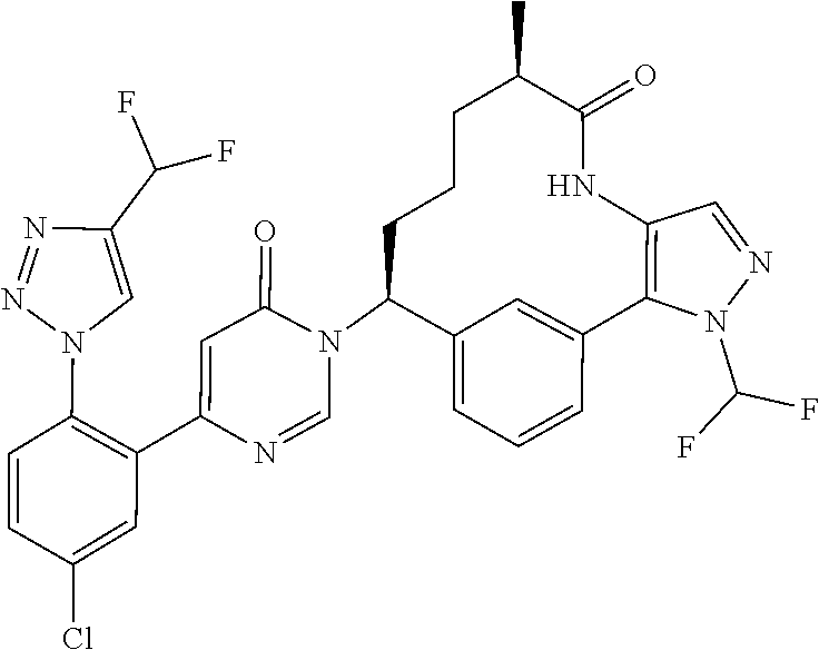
C1=NC(C2=C(N3C=C(C(F)F)N=N3)C=CC(Cl)=C2)=CC(=O)N1C1C2=CC=CC(=C2)C2=C(NC(=O)C(C)CCC1)C=NN2C(F)F
